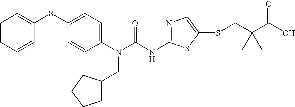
C1(SC2=CC=CC=C2)=CC=C(N(C(NC2=NC=C(SCC(C(O)=O)(C)C)S2)=O)CC2CCCC2)C=C1
